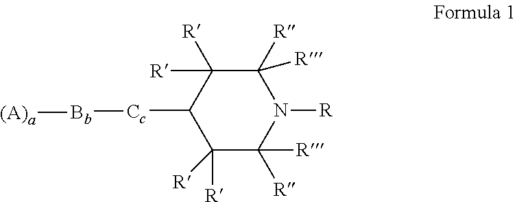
C1([Cc][Bb][(A)a])C([R])([R])C([R])([R])N([R])C([R])([R])C1([R])[R]
